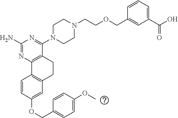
C1(N)=NC2=C(C(N3CCN(CCOCC4=CC(C(O)=O)=CC=C4)CC3)=N1)CCC1=C2C=CC(OCC2=CC=C(OC)C=C2)=C1
